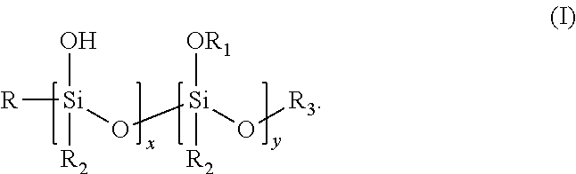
[R][Si](O)([R2])O[Si]([OR1])([R2])O[R3]
